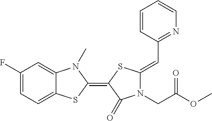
C1(F)=CC=C2C(=C1)N(C)C(=C1SC(=CC3=NC=CC=C3)N(CC(OC)=O)C1=O)S2
